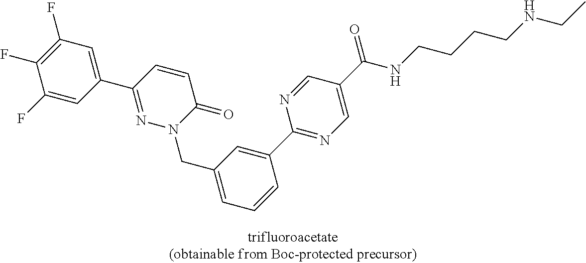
C1(F)=CC(C2=NN(CC3=CC=CC(C4=NC=C(C(NCCCCNCC)=O)C=N4)=C3)C(=O)C=C2)=CC(F)=C1F
